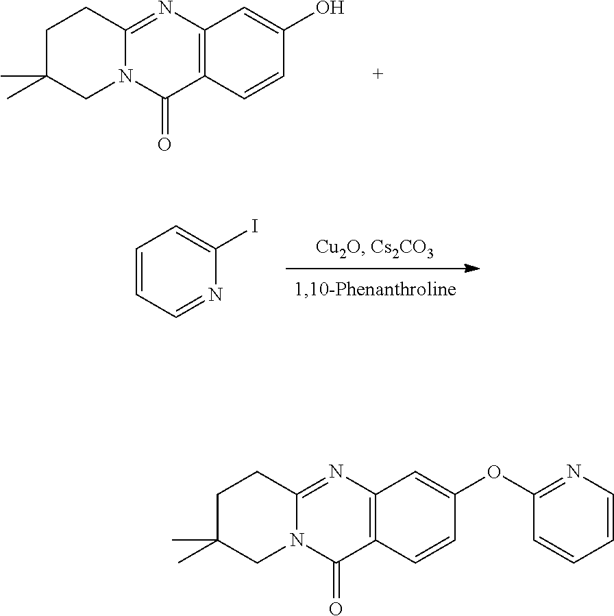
C12=C(C=CC(O)=C1)C(=O)N1C(=N2)CCC(C)(C)C1.C1=CC=NC(I)=C1.C12=C(C=CC(OC3=NC=CC=C3)=C1)C(=O)N1C(=N2)CCC(C)(C)C1
